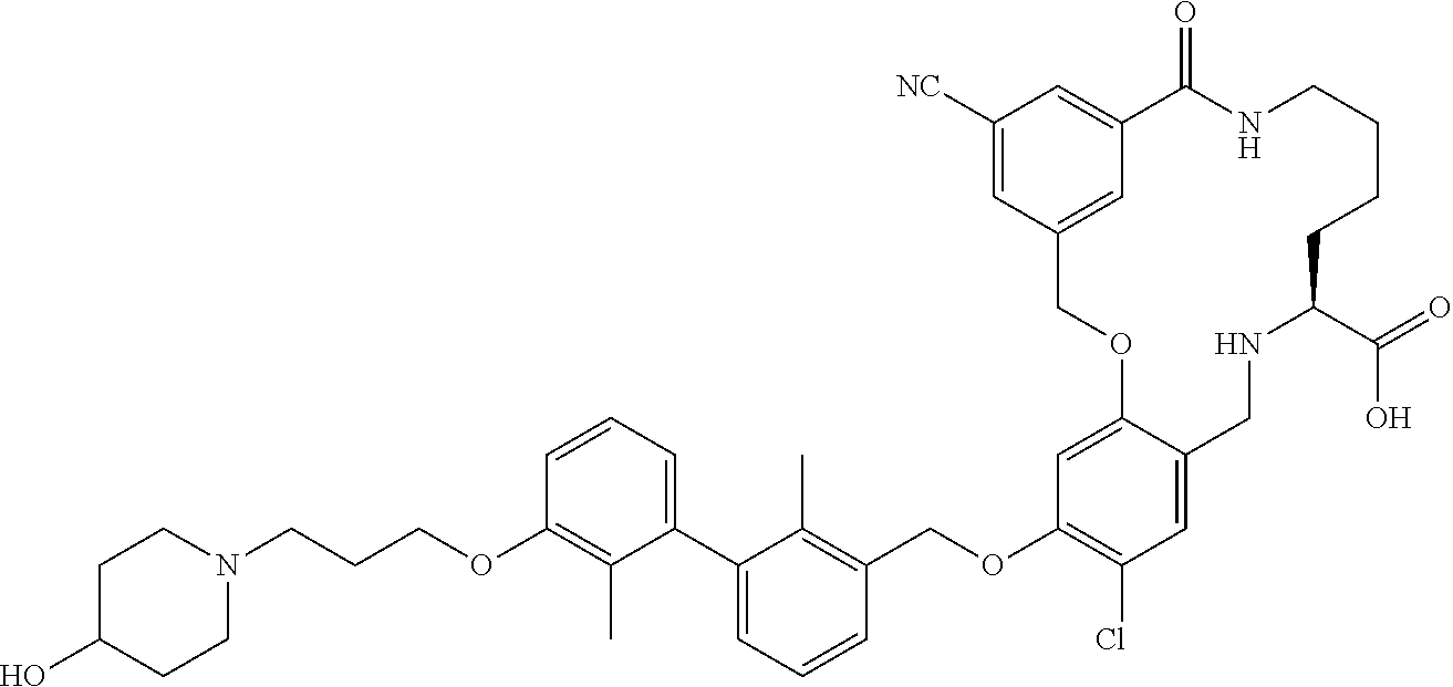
C1=C2C(=CC(OCC3=C(C)C(C4=CC=CC(OCCCN5CCC(O)CC5)=C4C)=CC=C3)=C1Cl)OCC1=CC(=CC([NC])=C1)C(=O)NCCCCC(C(=O)O)NC2
